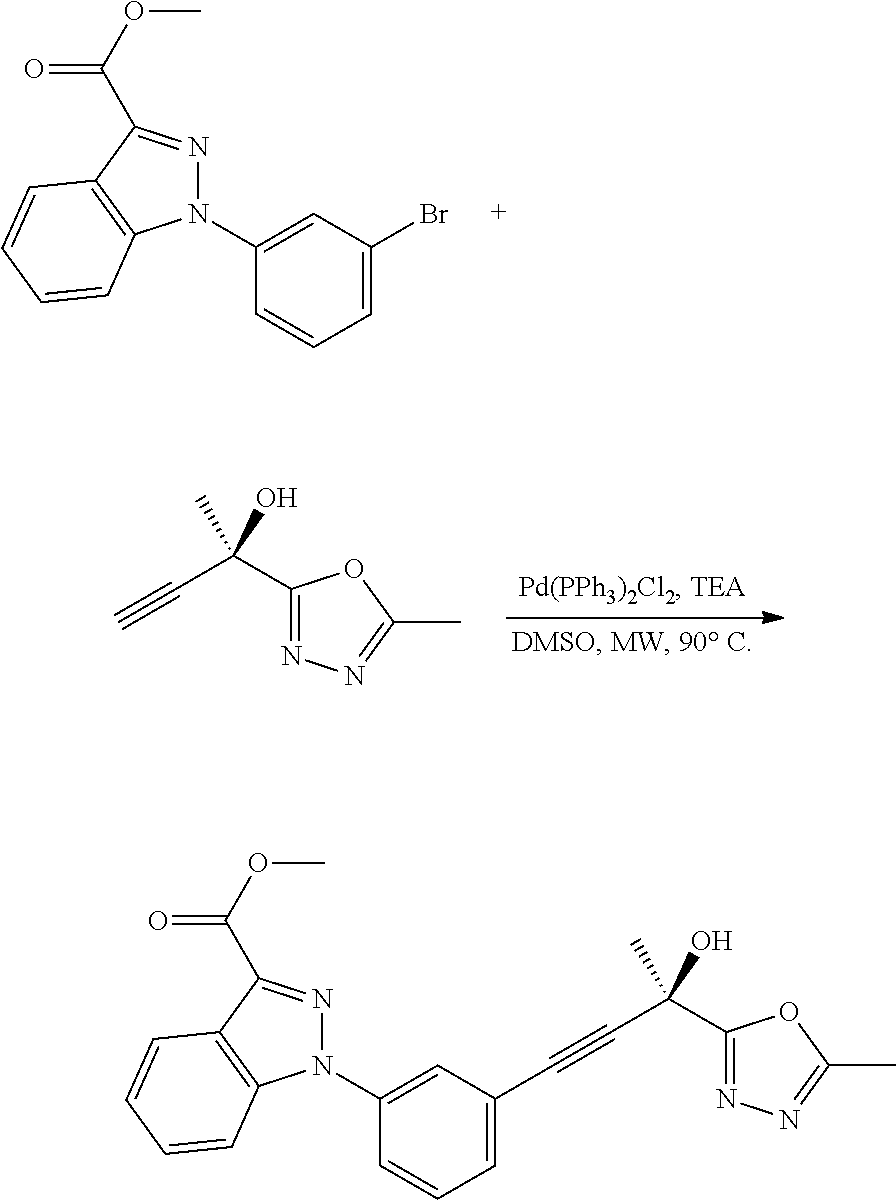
N1(C2=CC(Br)=CC=C2)N=C(C(OC)=O)C2=C1C=CC=C2.C1(C(C#C)(C)O)=NN=C(C)O1.N1(C2=CC(C#CC(C3=NN=C(C)O3)(C)O)=CC=C2)N=C(C(OC)=O)C2=C1C=CC=C2
